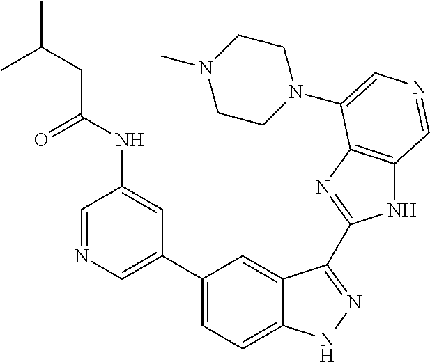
C1(C2=CN=CC(NC(=O)CC(C)C)=C2)=CC=C2C(=C1)C(C1=NC3=C(N1)C=NC=C3N1CCN(C)CC1)=NN2
